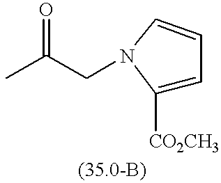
C1([CO2CH3])=CC=CN1CC(C)=O
